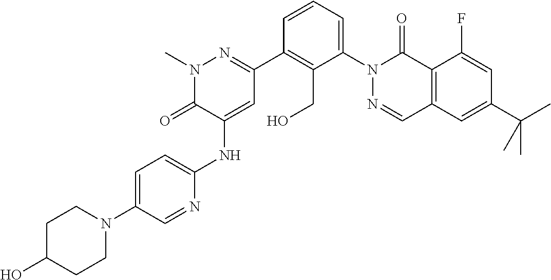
CN1N=C(C2=C(CO)C(N3C(=O)C4=C(C=N3)C=C(C(C)(C)C)C=C4F)=CC=C2)C=C(NC2=CC=C(N3CCC(O)CC3)C=N2)C1=O
